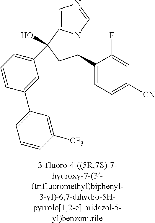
C1=C2N(C=N1)C(C1=CC=C([CN])C=C1F)CC2(O)C1=CC=CC(C2=CC=CC([CF3])=C2)=C1
